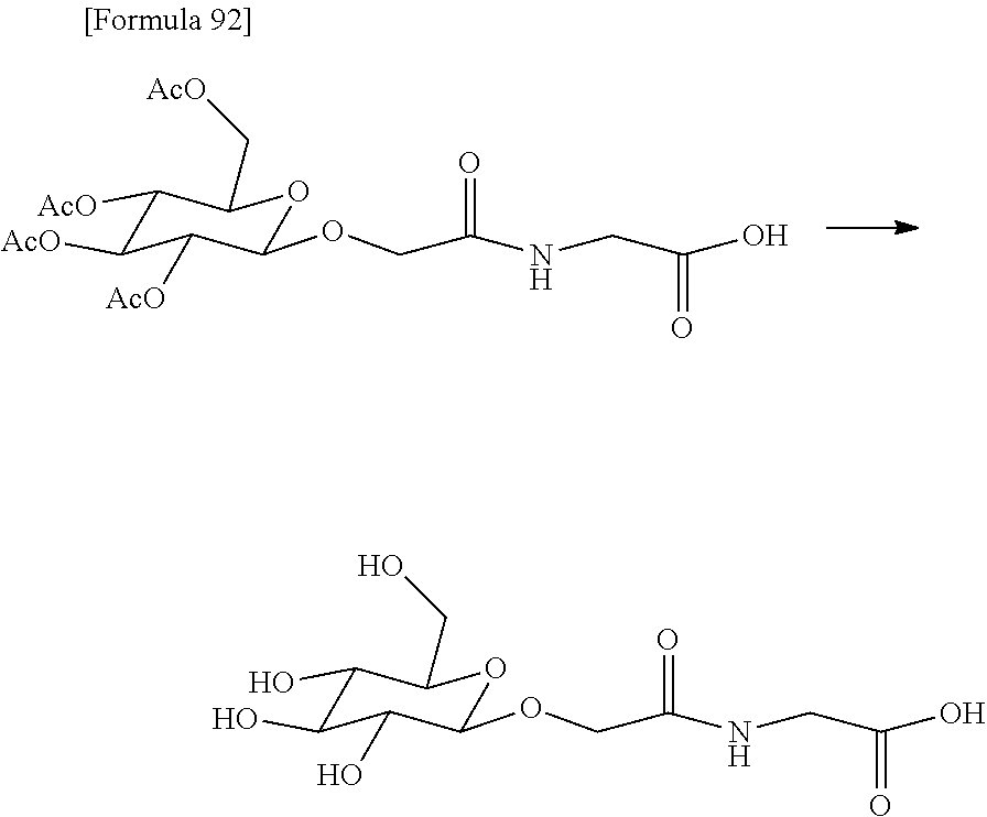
C1([AcO])C([AcO])C([AcO])C(OCC(NCC(O)=O)=O)OC1C[AcO].C1(O)C(O)C(O)C(OCC(NCC(O)=O)=O)OC1CO
